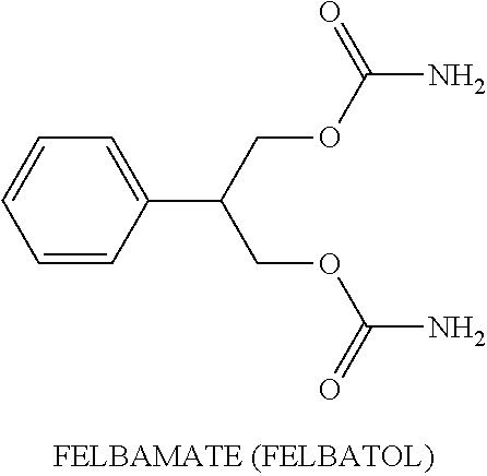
C1=CC(C(COC(N)=O)COC(N)=O)=CC=C1
